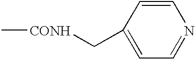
C1(C[CONH]C)=CC=NC=C1
